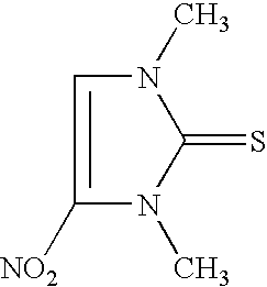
C1([NO2])=CN(C)C(=S)N1C
